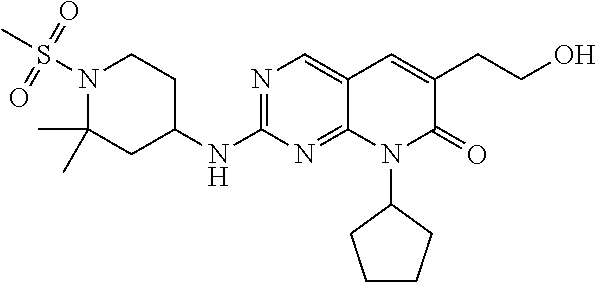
N1(S(C)(=O)=O)C(C)(C)CC(NC2=NC=C3C(=N2)N(C2CCCC2)C(=O)C(CCO)=C3)CC1
